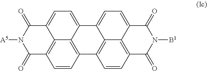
C1=CC2=C3C(=CC=C4C(=O)N([A5])C(=O)C1=C34)C1=CC=C3C4=C(C=CC2=C41)C(=O)N([B1])C3=O
